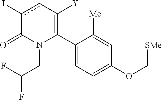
C1(C2=C([Y])cc(I)C(=O)N2CC(F)F)=CC=C(OC[SMe])C=C1[Me]
